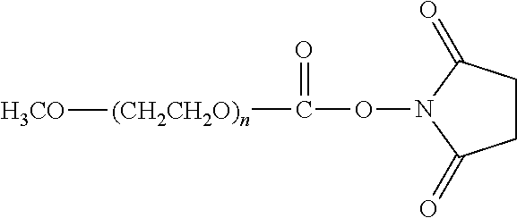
C1CC(=O)N(OC(=O)[(CH2CH2O)n][H3CO])C1=O
